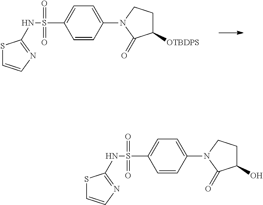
C1([OTBDPS])CCN(C2=CC=C(S(NC3=NC=CS3)(=O)=O)C=C2)C1=O.C1(O)CCN(C2=CC=C(S(NC3=NC=CS3)(=O)=O)C=C2)C1=O
